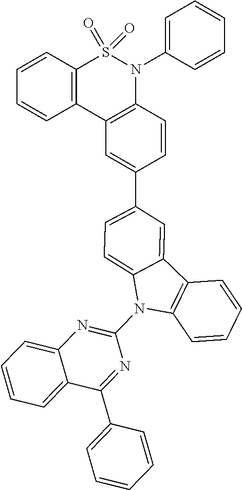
C12=C(C3=C(N(C4=CC=CC=C4)S1(=O)=O)C=CC(C1=CC=C4C(=C1)C1=C(N4C4=NC5=CC=CC=C5C(C5=CC=CC=C5)=N4)C=CC=C1)=C3)C=CC=C2
